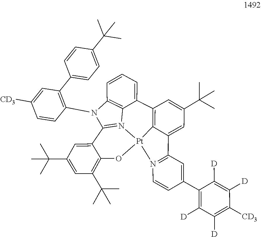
[Pt]123C4=C(C5=CC=CC6=C5N1=C(N6C1=C(C5=CC=C(C(C)(C)C)C=C5)C=C([CD3])C=C1)C1=CC(C(C)(C)C)=CC(C(C)(C)C)=C1O2)C=C(C(C)(C)C)C=C4C1=N3C=CC(C2=C([D])C([D])=C([CD3])C([D])=C2[D])=C1
